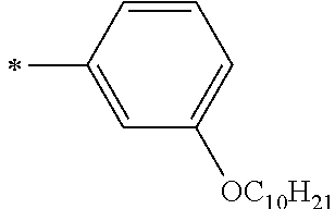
C1=CC(C)=CC([OC10H21])=C1
